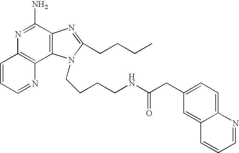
C1=CC=NC2=C1N=C(N)C1=C2N(CCCCNC(CC2=CC=C3C(=C2)C=CC=N3)=O)C(CCCC)=N1
